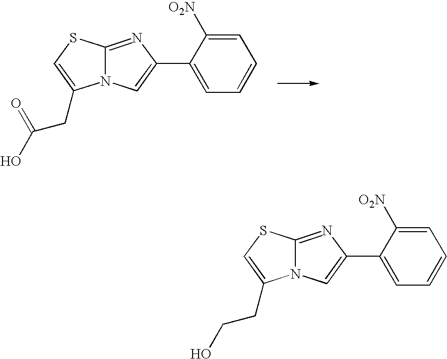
C12=NC(C3=CC=CC=C3[O2N])=CN1C(CC(=O)O)=CS2.C12=NC(C3=CC=CC=C3[O2N])=CN1C(CCO)=CS2
